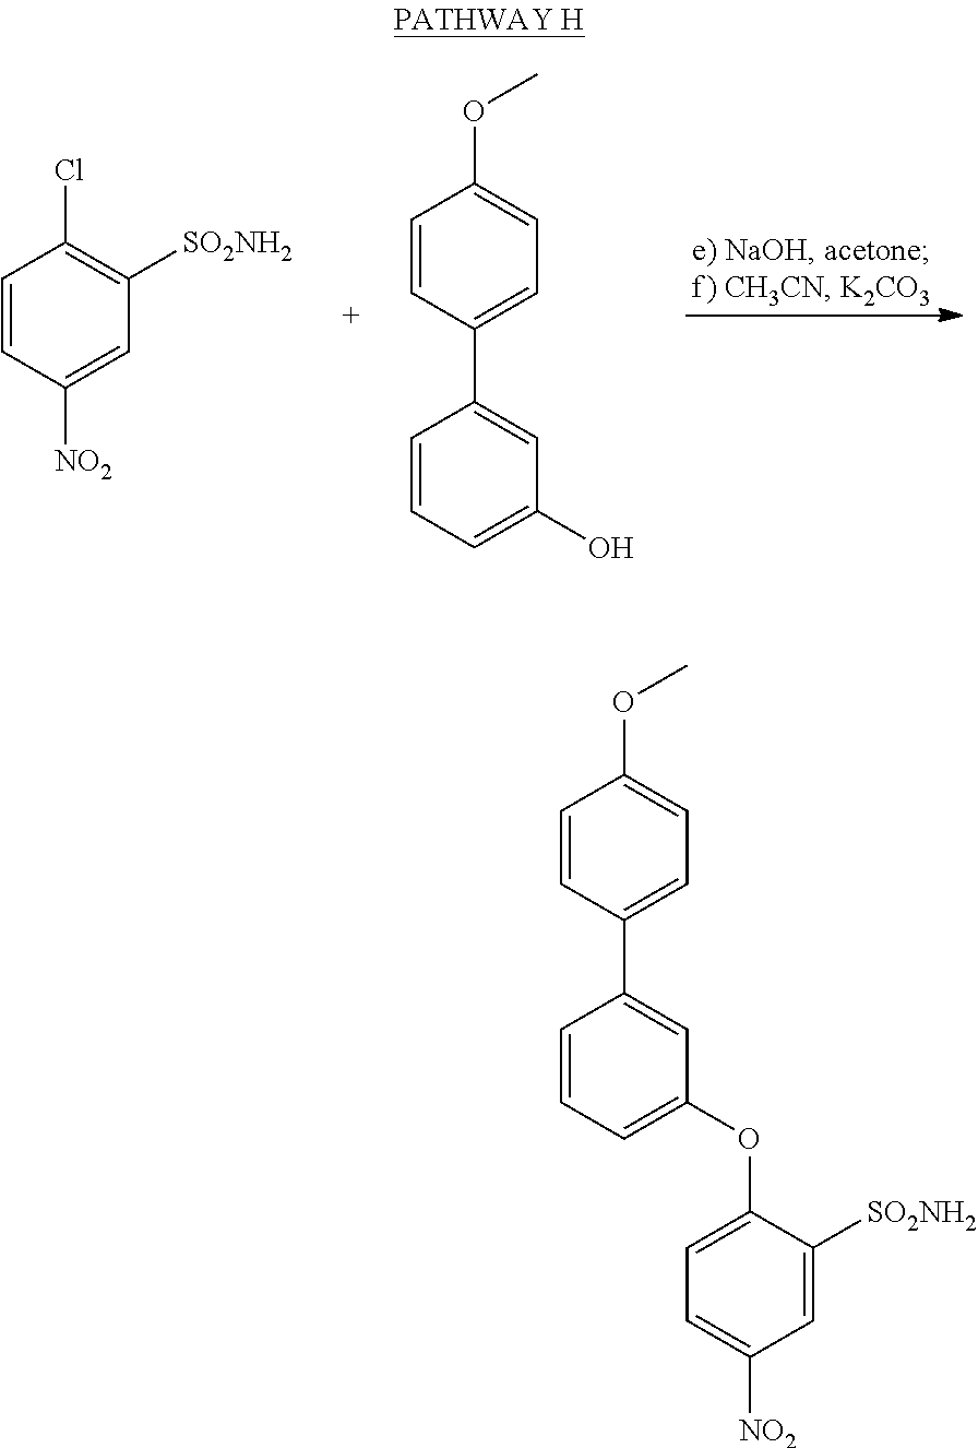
ClC1=C([SO2NH2])C=C([NO2])C=C1.O(C1=CC=C(C2=CC(O)=CC=C2)C=C1)C.O(C1=CC=C([NO2])C=C1[SO2NH2])C1=CC=CC(C2=CC=C(OC)C=C2)=C1
